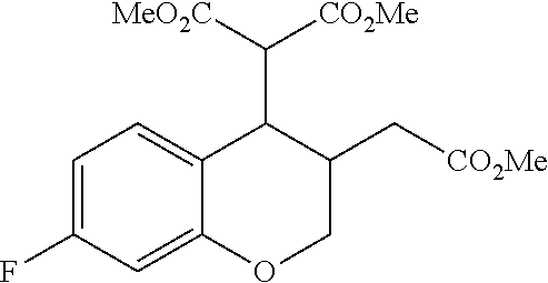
C1=C(F)C=C2C(=C1)C(C([MeO2C])[CO2Me])C(C[CO2Me])CO2
